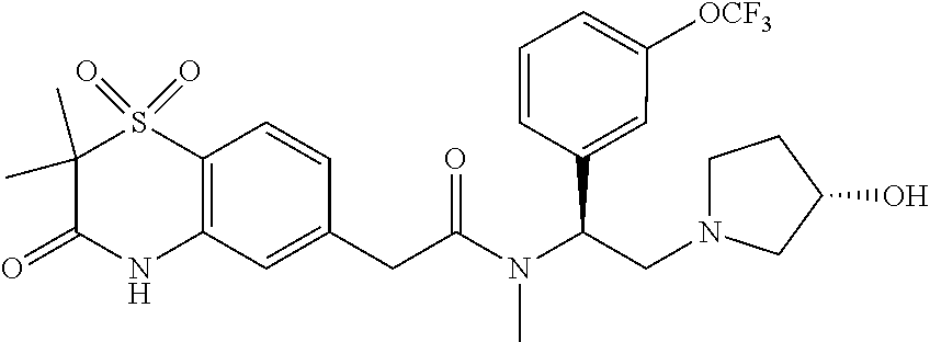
C12=C(C=C(CC(N(C(C3=CC([OCF3])=CC=C3)CN3CCC(O)C3)C)=O)C=C1)NC(=O)C(C)(C)S2(=O)=O
